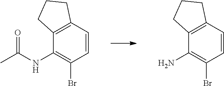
C1=CC2=C(C(N)=C1Br)CCC2.C1=CC2=C(C(NC(C)=O)=C1Br)CCC2
